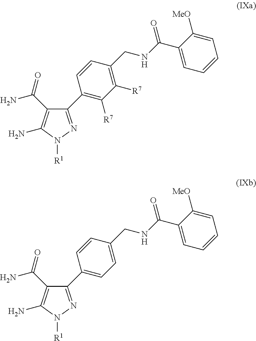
C1(C2=C([R7])C([R7])=C(CNC(=O)C3=CC=CC=C3[MeO])C=C2)=NN([R1])C(N)=C1C(=O)N.C1(C2=CC=C(CNC(=O)C3=CC=CC=C3[MeO])C=C2)=NN([R1])C(N)=C1C(=O)N
